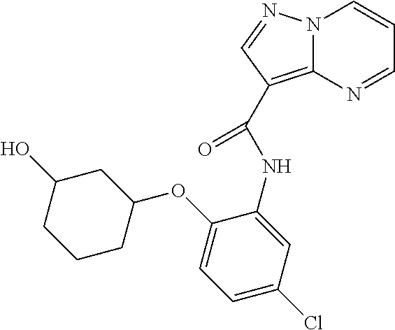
C12=C(C(=O)NC3=CC(Cl)=CC=C3OC3CC(O)CCC3)C=NN1C=CC=N2
